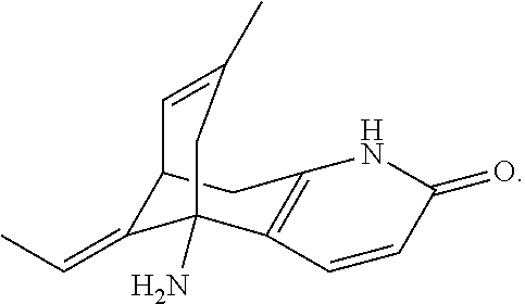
C12C(=CC)C(N)(C3=C(C1)NC(=O)C=C3)CC(C)=C2
